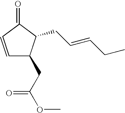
C1=CC(=O)C(CC=CCC)C1CC(OC)=O
